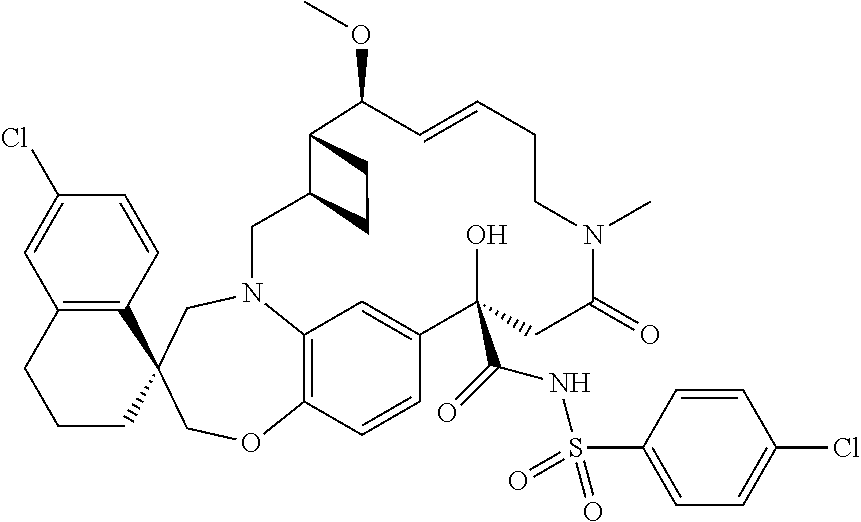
C12=C(C=CC(Cl)=C1)C1(CCC2)COC2=C3N(C1)CC1C(C(OC)C=CCCN(C)C(=O)CC(C(=O)NS(C4=CC=C(Cl)C=C4)(=O)=O)(O)C(=C3)C=C2)CC1
